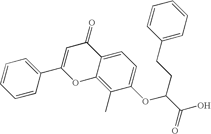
C1=CC(C2=CC(=O)C3=CC=C(OC(C(O)=O)CCC4=CC=CC=C4)C(C)=C3O2)=CC=C1
